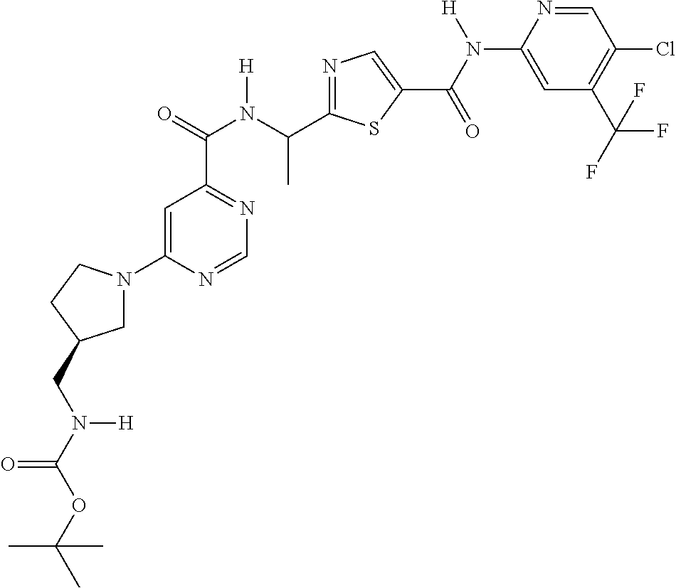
C1=C(N2CC(CN(C(OC(C)(C)C)=O)[H])CC2)N=CN=C1C(N(C(C1=NC=C(C(=O)N(C2=CC(C(F)(F)F)=C(Cl)C=N2)[H])S1)C)[H])=O
